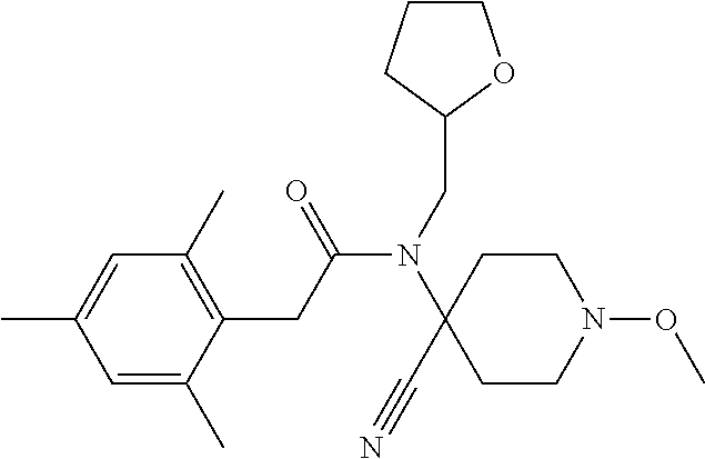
C1=C(C)C(CC(N(CC2CCCO2)C2(C#N)CCN(OC)CC2)=O)=C(C)C=C1C
